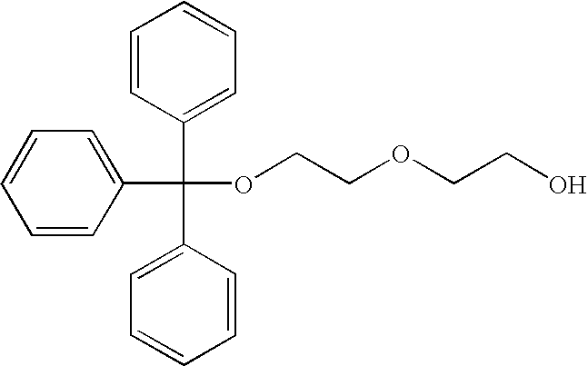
C1(C(C2=CC=CC=C2)(C2=CC=CC=C2)OCCOCCO)=CC=CC=C1
